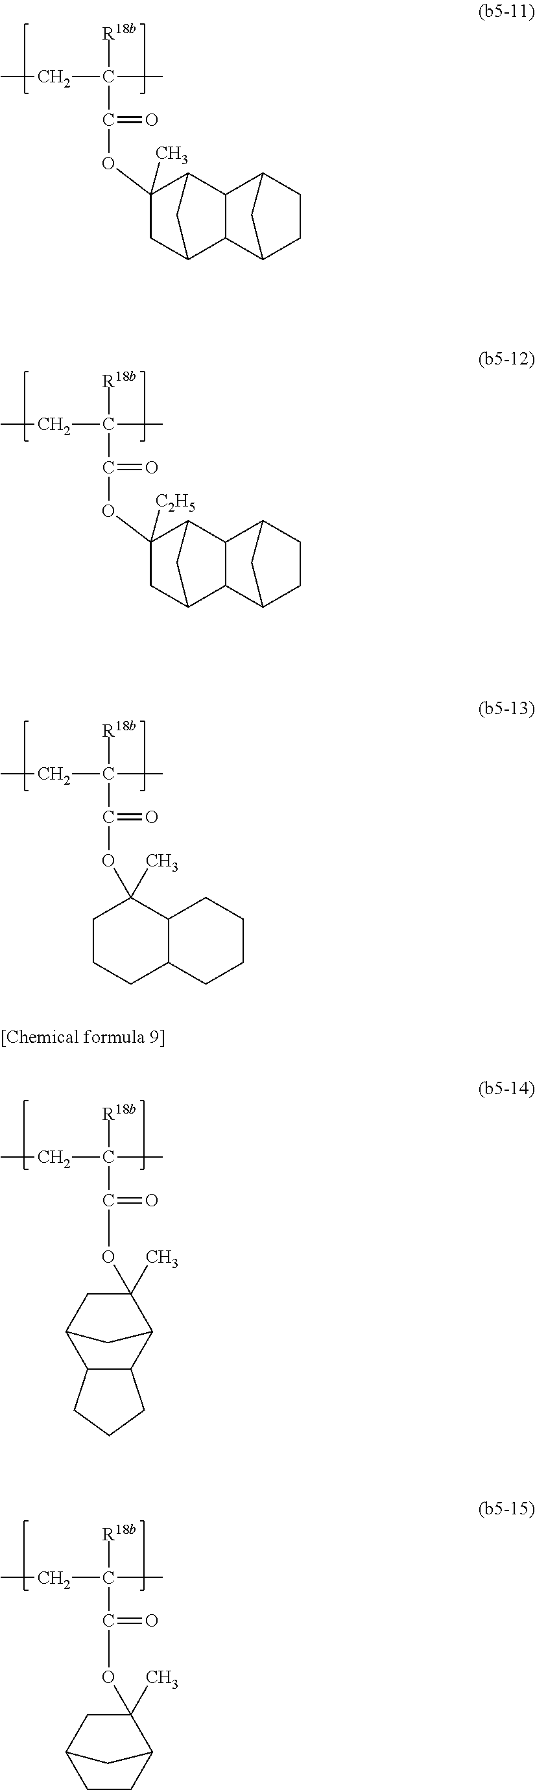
[R18b]C(C)(CC)C(=O)OC1(C)CC2C3C(C1C2)CCC3.[R18b]C(C)(CC)C(=O)OC1(C)CC2C3C(C1C2)C1CCC3C1.[R18b]C(C)(CC)C(=O)OC1([C2H5])CC2C3C(C1C2)C1CCC3C1.[R18b]C(C)(CC)C(=O)OC1(C)CCCC2C1CCCC2.[R18b]C(C)(CC)C(=O)OC1(C)CC2CCC1C2
